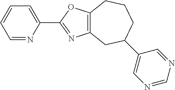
C1=NC(C2=NC3=C(O2)CCCC(C2=CN=CN=C2)C3)=CC=C1
